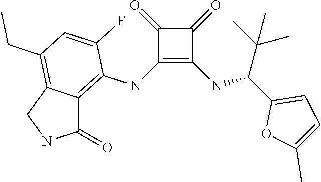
C1(NC2=C3C(=C(CC)C=C2F)CNC3=O)=C(NC(C2=CC=C(C)O2)C(C)(C)C)C(=O)C1=O
